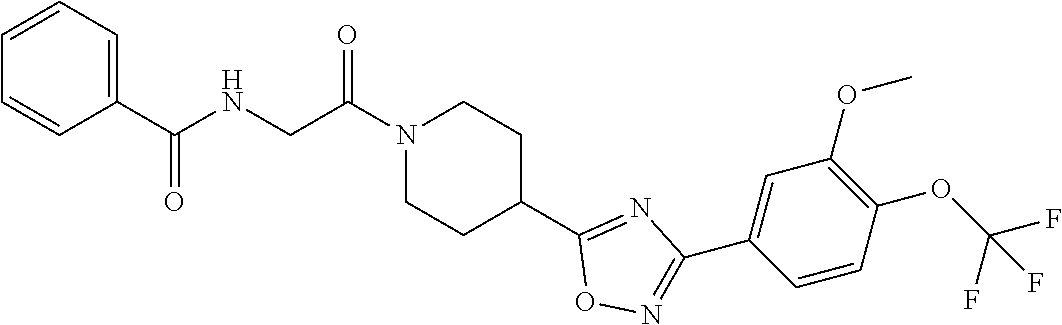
C1=CC=C(C(NCC(N2CCC(C3=NC(C4=CC(OC)=C(OC(F)(F)F)C=C4)=NO3)CC2)=O)=O)C=C1
